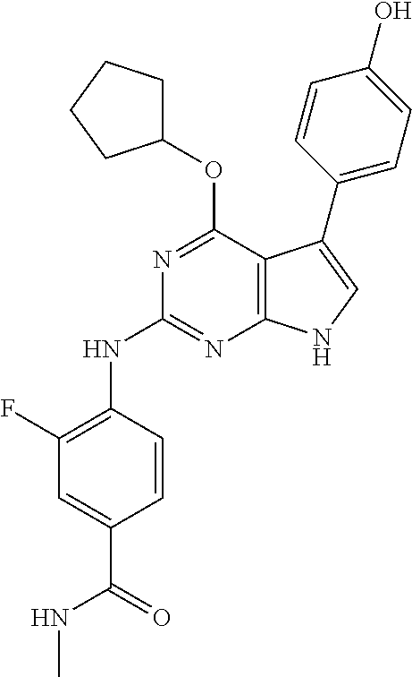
N1=C(OC2CCCC2)C2=C(N=C1NC1=C(F)C=C(C(=O)NC)C=C1)NC=C2C1=CC=C(O)C=C1
